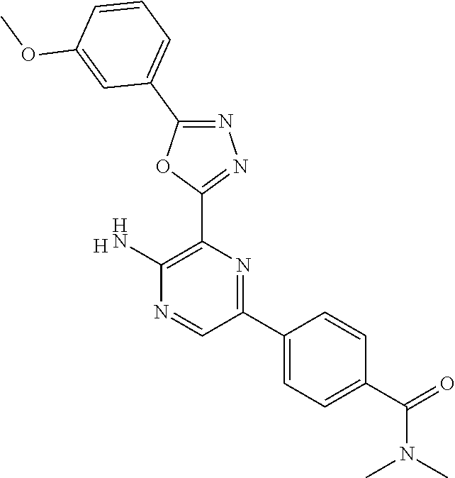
[H].C1(C2=CC=C(C(N(C)C)=O)C=C2)=NC(C2=NN=C(C3=CC=CC(OC)=C3)O2)=C(N)N=C1
